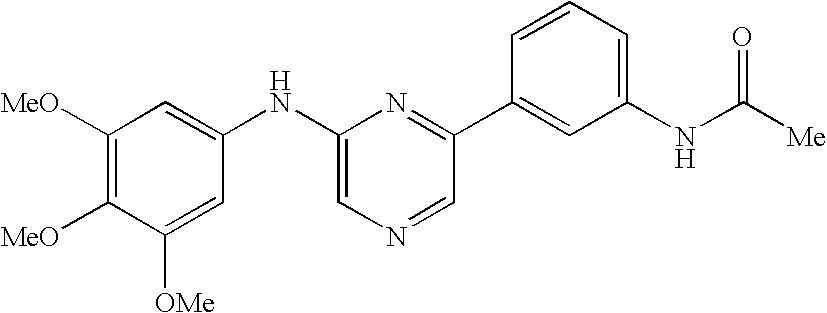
C1([MeO])=C([MeO])C([OMe])=CC(NC2=CN=CC(C3=CC(NC([Me])=O)=CC=C3)=N2)=C1
